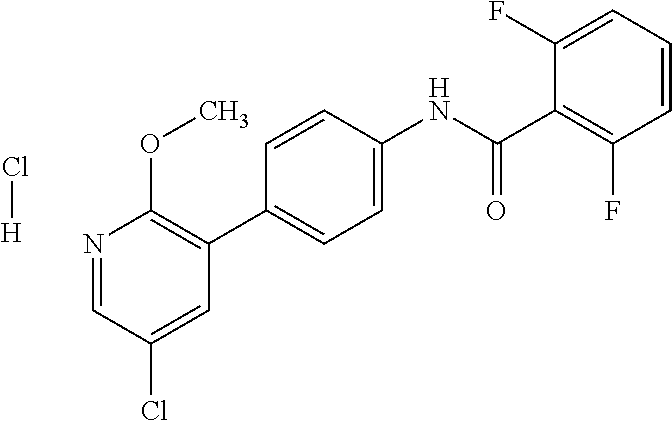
N1=CC(Cl)=CC(C2=CC=C(NC(C3=C(F)C=CC=C3F)=O)C=C2)=C1OC.Cl[H]
